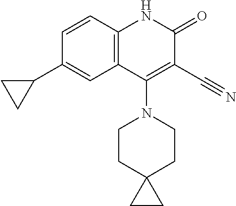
C1=CC2=C(C=C1C1CC1)C(N1CCC3(CC1)CC3)=C(C#N)C(=O)N2
